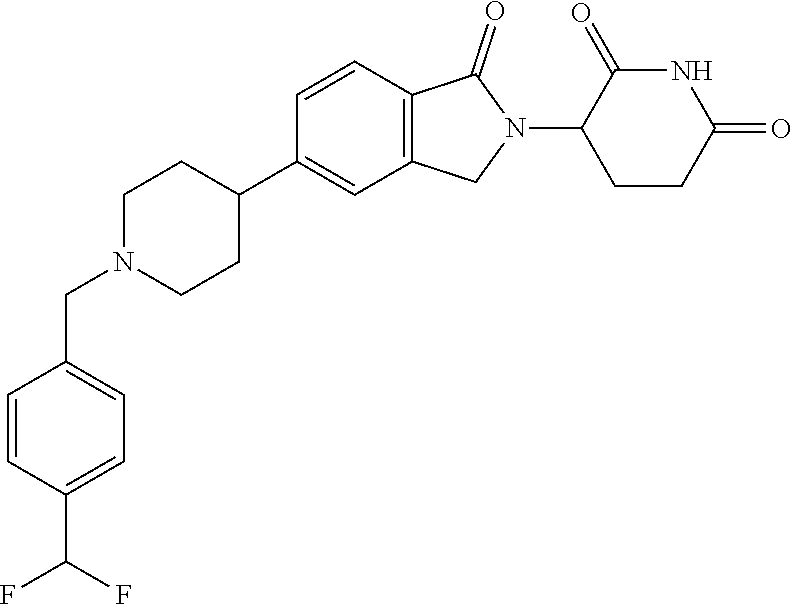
C1N(CC2=CC=C(C(F)F)C=C2)CCC(C2=CC3=C(C=C2)C(=O)N(C2CCC(=O)NC2=O)C3)C1
